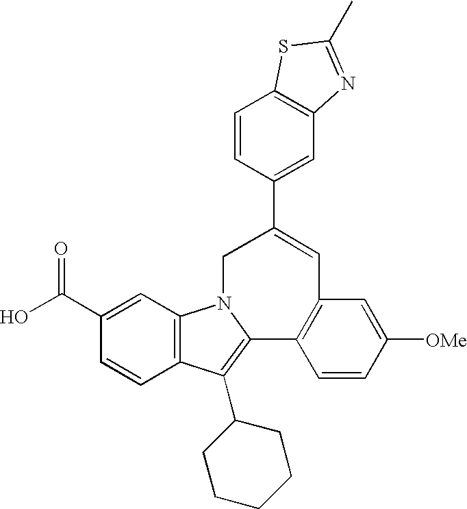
C1(C(O)=O)=CC2=C(C=C1)C(C1CCCCC1)=C1N2CC(C2=CC3=C(C=C2)SC(C)=N3)=CC2=C1C=CC([OMe])=C2
